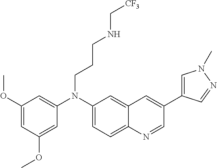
C1(N(C2=CC(OC)=CC(OC)=C2)CCCNC[CF3])=CC=C2C(=C1)C=C(C1=CN(C)N=C1)C=N2
